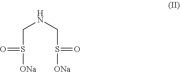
C(S([ONa])=O)NCS([ONa])=O
